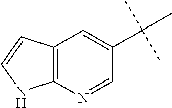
C12=C(C=CN1)C=C(C(C)(C)C)C=N2
